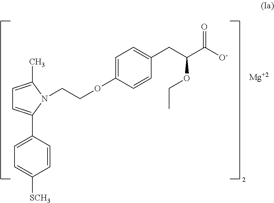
C1=C(C)N(CCOC2=CC=C(CC(C([O-])=O)OCC)C=C2)C(C2=CC=C([SCH3])C=C2)=C1.[Mg]
